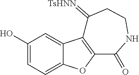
C1(O)=CC=C2C(=C1)C1=C(O2)C(=O)NCCC1=[TsHNN]
